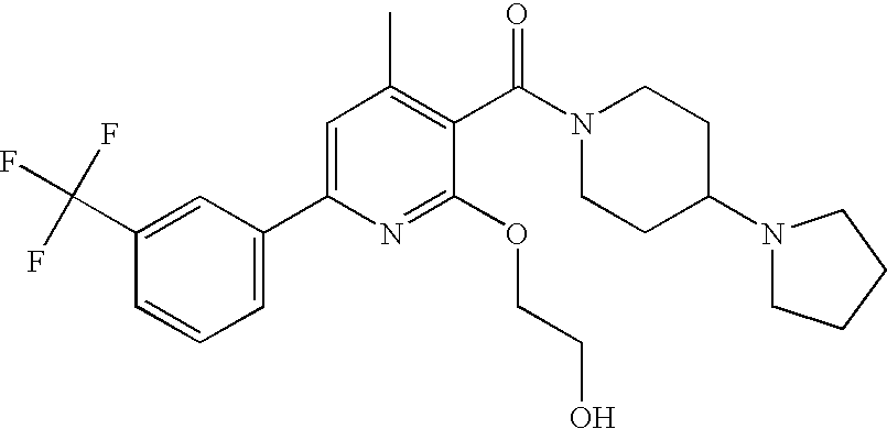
C1=C(C2=CC(C)=C(C(N3CCC(N4CCCC4)CC3)=O)C(OCCO)=N2)C=C(C(F)(F)F)C=C1
